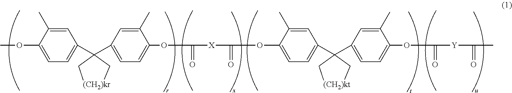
COC1=CC=C(C2(C3=CC=C(OC([X]C(OC4=CC=C(C5(C6=CC=C(OC([Y]C(C)=O)=O)C(C)=C6)C[(CH2)kt]C5)C=C4C)=O)=O)C(C)=C3)C[(CH2)kr]C2)C=C1C
